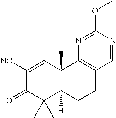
C1([NC])=CC2(C)C([H])(C(C)(C)C1=O)CCC1=C2N=C(OC)N=C1
